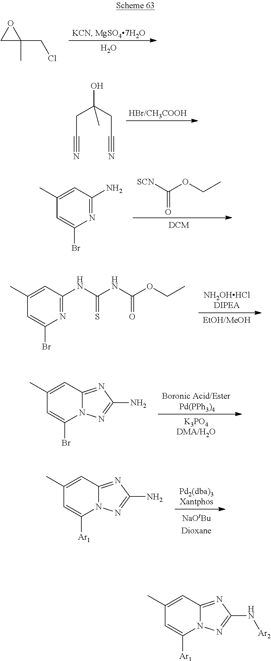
O.C1C(C)(CCl)O1.OC(CC#N)(CC#N)C.[SCN]C(OCC)=O.C1(C)=CC(N)=NC(Br)=C1.C1(C)=CC(NC(NC(=O)OCC)=S)=NC(Br)=C1.N12C(=NC(N)=N1)C=C(C)C=C2Br.N12C(=NC(N)=N1)C=C(C)C=C2[Ar1].N12C(=NC(N[Ar2])=N1)C=C(C)C=C2[Ar1]
